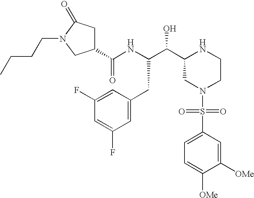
C1(C(NC(C(C2CN(S(=O)(=O)C3=CC=C([OMe])C([OMe])=C3)CCN2)O)CC2=CC(F)=CC(F)=C2)=O)CC(=O)N(CCCC)C1
